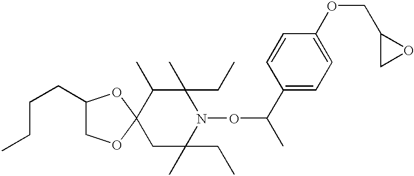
C1C(CC)(C)N(OC(C2=CC=C(OCC3CO3)C=C2)C)C(CC)(C)C(C)C12OCC(CCCC)O2
